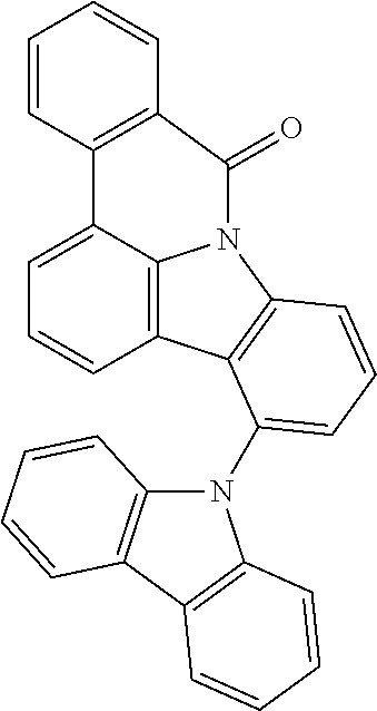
C1=CC2=C(C=C1)C(=O)N1C3=C(C=CC=C23)C2=C1C=CC=C2N1C2=C(C3=C1C=CC=C3)C=CC=C2
